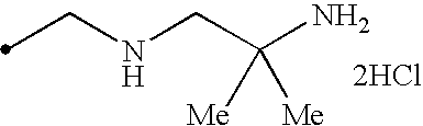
N(CC(N)([Me])[Me])CC.[2HCl]
